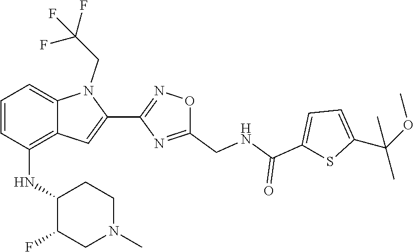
C1=C(C(C)(C)OC)SC(C(=O)NCC2=NC(C3=CC4=C(NC5C(F)CN(C)CC5)C=CC=C4N3CC(F)(F)F)=NO2)=C1
